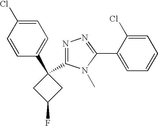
C1=C(Cl)C=CC(C2(C3=NN=C(C4=CC=CC=C4Cl)N3C)CC(F)C2)=C1
